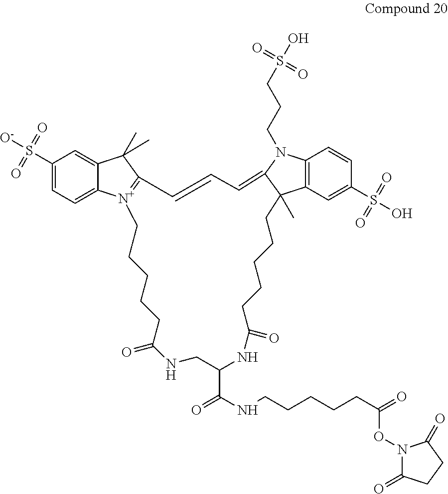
C1(S([O-])(=O)=O)=CC=C2C(=C1)C(C)(C)C1=[N+]2CCCCCC(=O)NCC(C(NCCCCCC(=O)ON2C(=O)CCC2=O)=O)NC(=O)CCCCCC2(C)C3=C(C=CC(S(O)(=O)=O)=C3)N(CCCS(O)(=O)=O)C2=CC=C1
